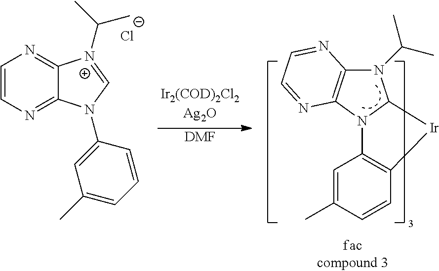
[DMF].N1(C(C)C)C2=C(N3C1[Ir]C1=C3C=C(C)C=C1)N=CC=N2.C1=CN=C2C(=N1)[N+](C(C)C)=CN2C1=CC(C)=CC=C1.[Cl-]
